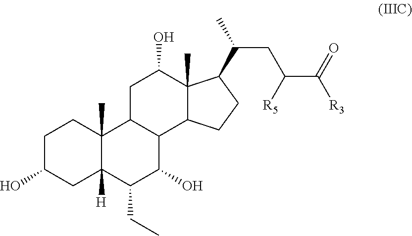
C12(C)C(CCC1C(CC(C([R3])=O)[R5])C)C1C(CC2O)C2(C)CCC(O)CC2([H])C(CC)C1O
